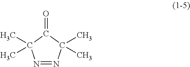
N1=NC(C)(C)C(=O)C1(C)C
